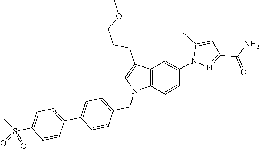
C12=C(C=CC(N3N=C(C(N)=O)C=C3C)=C1)N(CC1=CC=C(C3=CC=C(S(C)(=O)=O)C=C3)C=C1)C=C2CCCOC
